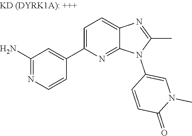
C1(N)=NC=CC(C2=CC=C3C(=N2)N(C2=CN(C)C(=O)C=C2)C(C)=N3)=C1
